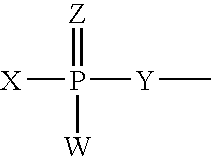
P(=[Z])([W])([Y]C)[X]
